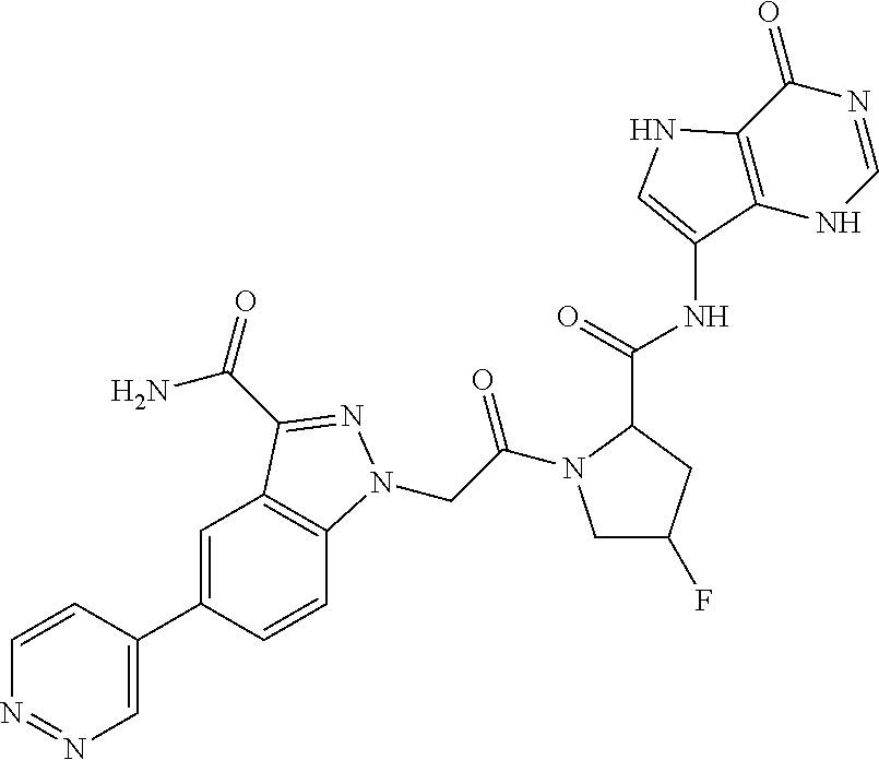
C1=CC(C2=CC3=C(C=C2)N(CC(=O)N2CC(F)CC2C(NC2=CNC4=C2NC=NC4=O)=O)N=C3C(N)=O)=CN=N1
